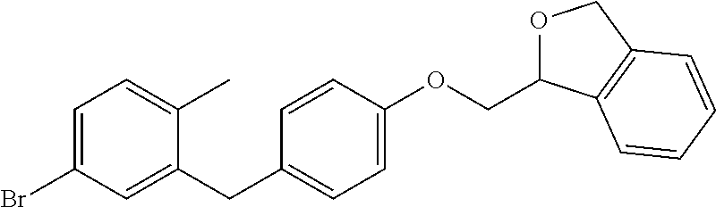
C1(Br)=CC=C(C)C(CC2=CC=C(OCC3OCC4=C3C=CC=C4)C=C2)=C1
